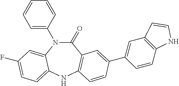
C1(N2C(=O)C3=C(NC4=CC=C(F)C=C24)C=CC(C2=CC4=C(C=C2)NC=C4)=C3)=CC=CC=C1
